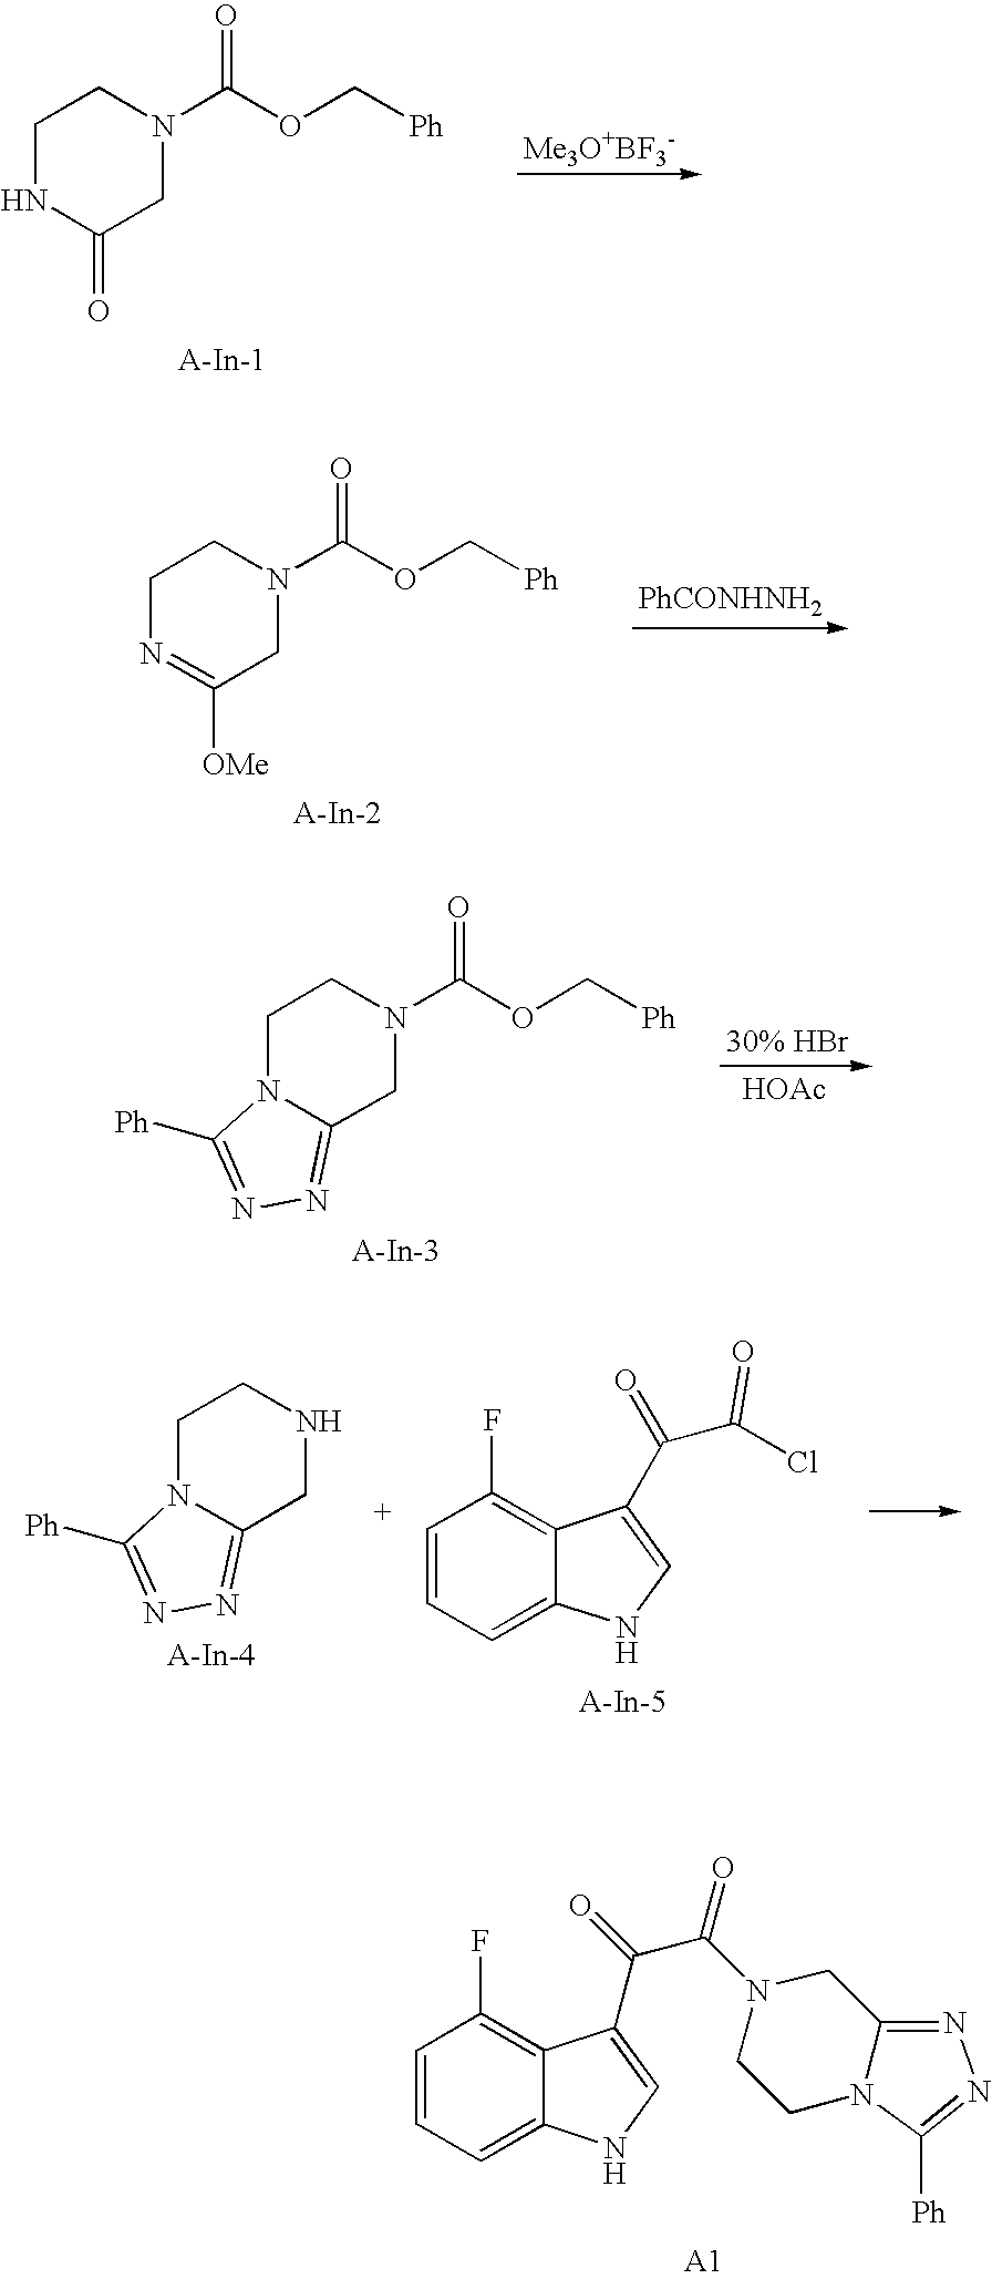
C1NC(=O)CN(C(OC[Ph])=O)C1.C1N=C([OMe])CN(C(OC[Ph])=O)C1.[PhCONHNH2].C1N2C(=NN=C2[Ph])CN(C(OC[Ph])=O)C1.[30% HBr].[HOAc].C1N2C(=NN=C2[Ph])CNC1.C1=CC=C2C(=C1F)C(C(=O)C(Cl)=O)=CN2.C1=CC=C2C(=C1F)C(C(C(N1CCN3C(=NN=C3[Ph])C1)=O)=O)=CN2
